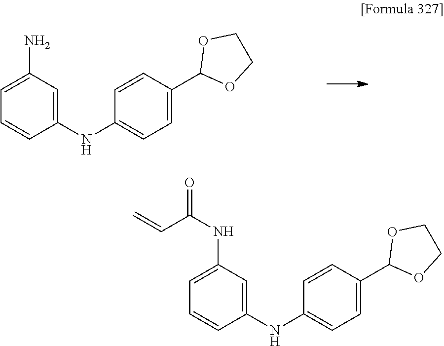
C1=C(N)C=C(NC2=CC=C(C3OCCO3)C=C2)C=C1.C1=C(NC(=O)C=C)C=C(NC2=CC=C(C3OCCO3)C=C2)C=C1
